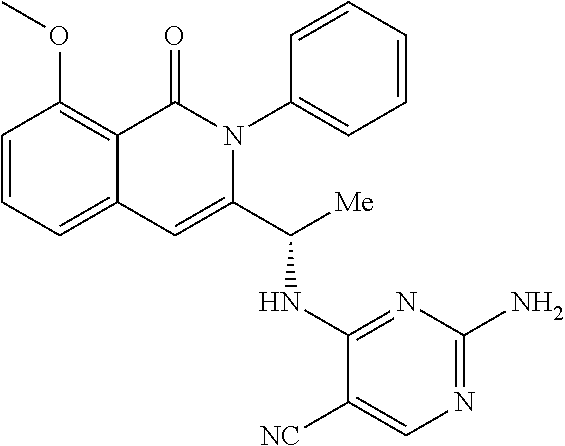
C1=CC=C2C(=C1OC)C(=O)N(C1=CC=CC=C1)C(C([Me])NC1=NC(N)=NC=C1[NC])=C2
